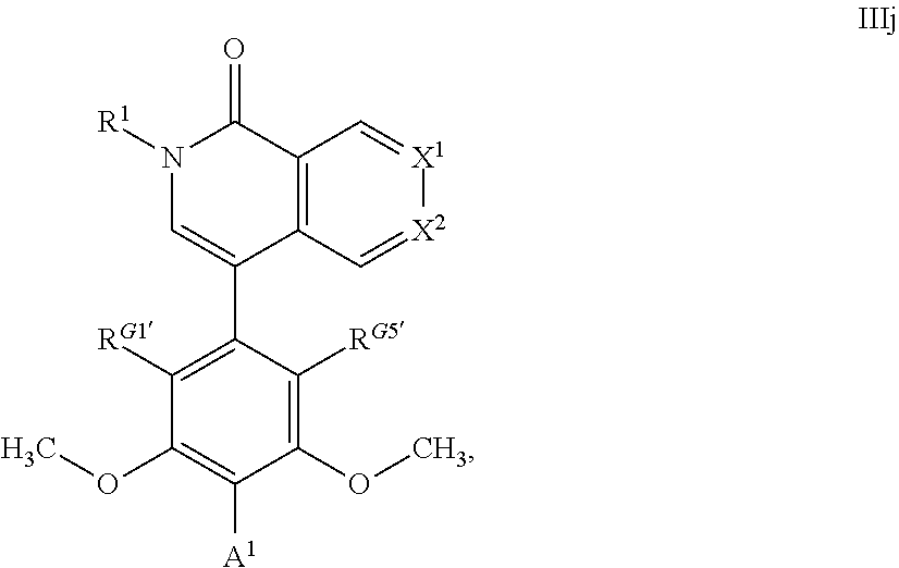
[X1]1=CC2=C(C(C3=C([RG1])C(OC)=C([A1])C(OC)=C3[RG5])=CN([R1])C2=O)C=[X2]1
